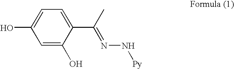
C1=C(O)C(C(C)=NN[Py])=CC=C1O
